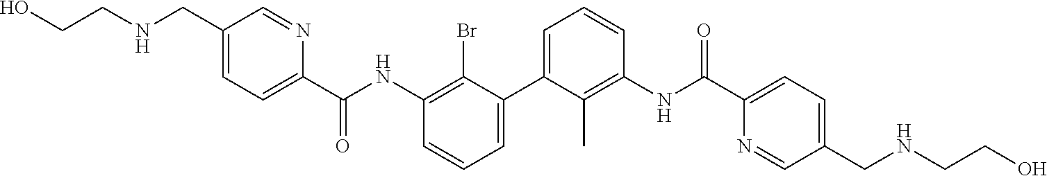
C1=C(C2=CC=CC(NC(C3=CC=C(CNCCO)C=N3)=O)=C2Br)C(C)=C(NC(C2=CC=C(CNCCO)C=N2)=O)C=C1
